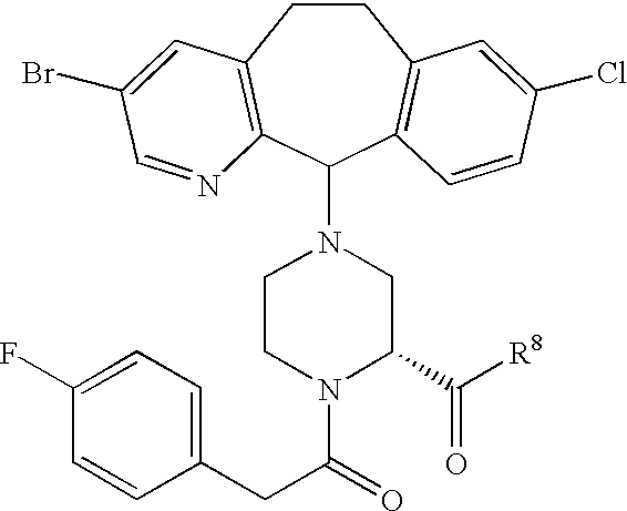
C1CC2=C(C(N3CCN(C(CC4=CC=C(F)C=C4)=O)C(C(=O)[R8])C3)C3=C1C=C(Cl)C=C3)N=CC(Br)=C2
